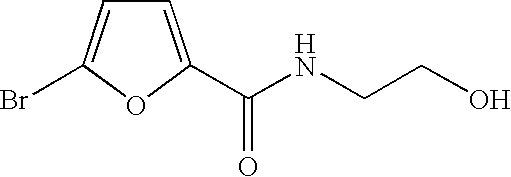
C1=C(C(NCCO)=O)OC(Br)=C1
